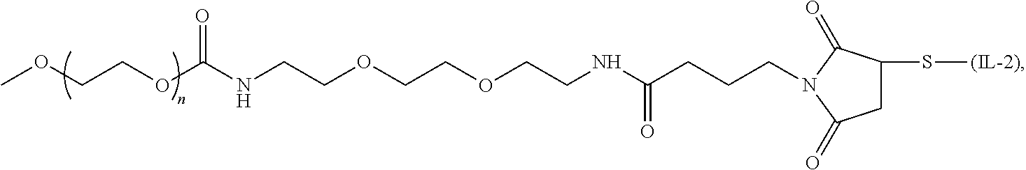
C1C(S[(IL-2)])C(=O)N(CCCC(NCCOCCOCCNC(OCCOC)=O)=O)C1=O
